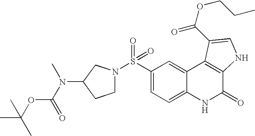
C1(S(=O)(=O)N2CCC(N(C)C(OC(C)(C)C)=O)C2)=CC=C2C(=C1)C1=C(C(=O)N2)NC=C1C(=O)OCCC
